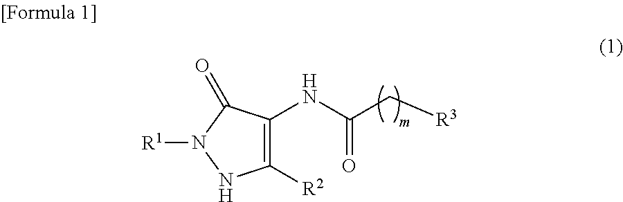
C1([R2])=C(NC(C[R3])=O)C(=O)N([R1])N1
